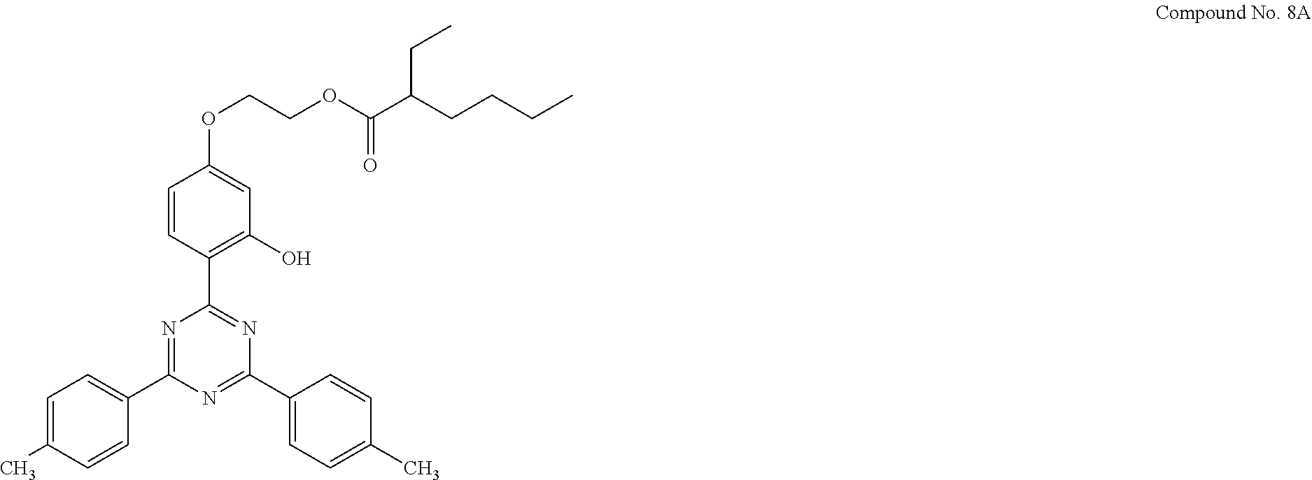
C1=C(C)C=CC(C2=NC(C3=C(O)C=C(OCCOC(C(CCCC)CC)=O)C=C3)=NC(C3=CC=C(C)C=C3)=N2)=C1
